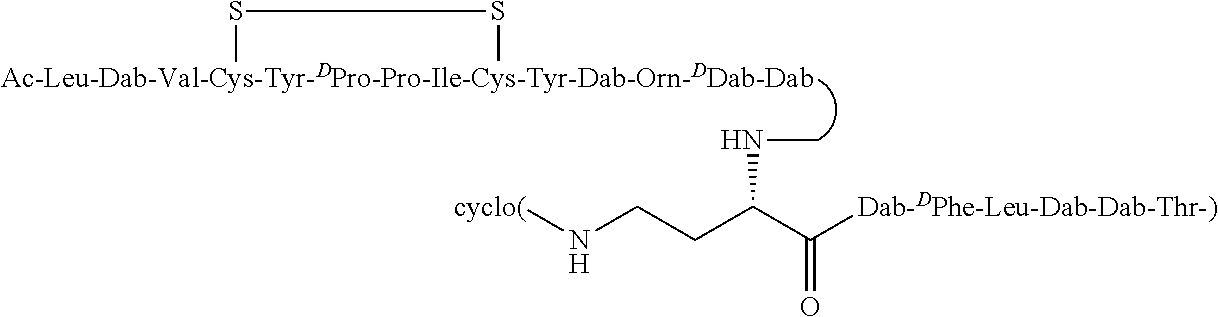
[Ac-Leu-Dab-Val-Cys-Tyr-DPro-Pro-Ile-Cys-Tyr-Dab-Orn-DDab-Dab]1SS1.N(CCC(C([Dab-DPhe-Leu-Dab-Dab-Thr-)])=O)NC)[cyclo(]
